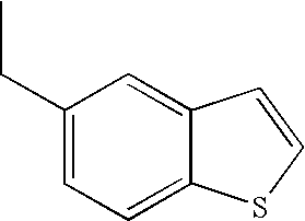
C1(CC)=CC=C2C(=C1)C=CS2
